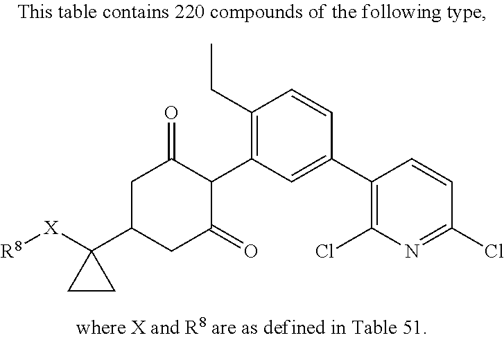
C1([X][R8])(C2CC(=O)C(C3=C(CC)C=CC(C4=C(Cl)N=C(Cl)C=C4)=C3)C(=O)C2)CC1
